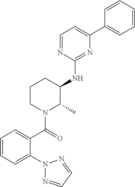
C1(NC2CCCN(C(=O)C3=CC=CC=C3N3N=CC=N3)C2C)=NC(C2=CC=CC=C2)=CC=N1
